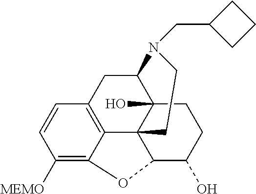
C1([MEMO])=C2C3=C(C=C1)CC1C4(O)C3(C(C(O)CC4)O2)CCN1CC1CCC1
